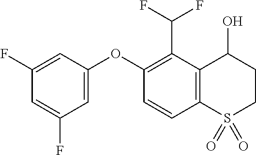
O(C1=CC(F)=CC(F)=C1)C1=C(C(F)F)C2=C(C=C1)S(=O)(=O)CCC2O
